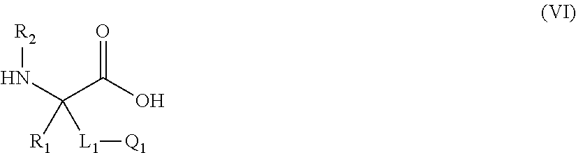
N(C(C(O)=O)([R1])[L1][Q1])[R2]
